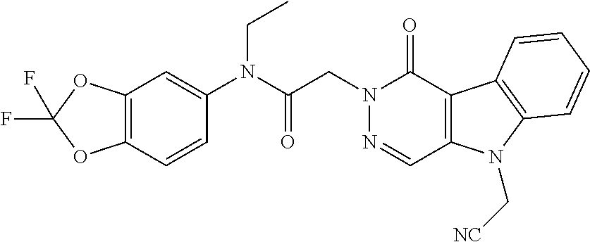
C12=C(C(=O)N(CC(=O)N(C3=CC4=C(C=C3)OC(F)(F)O4)CC)N=C1)C1=C(N2C[NC])C=CC=C1
